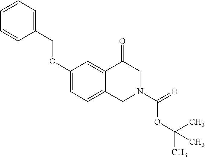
C1(OCC2=CC=CC=C2)=CC=C2C(=C1)C(=O)CN(C(OC(C)(C)C)=O)C2
